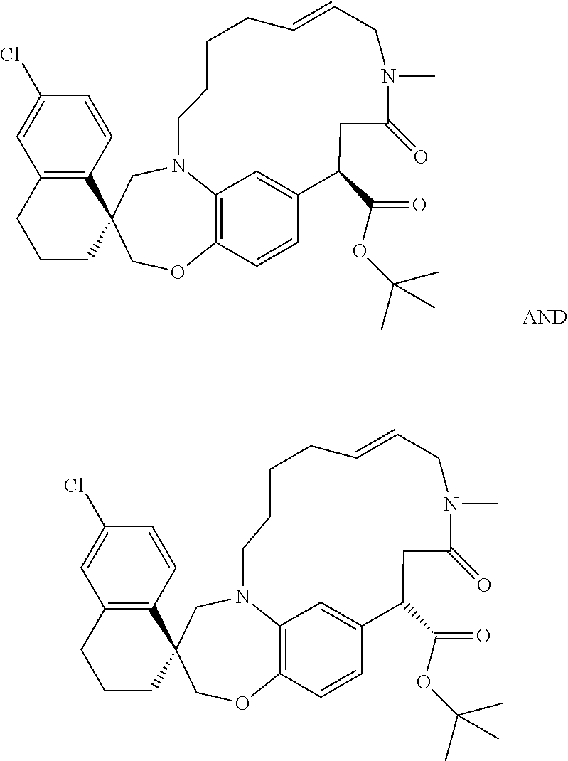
C1=CC2=C(C=C1Cl)CCCC21COC2=C3N(C1)CCCCC=CCN(C)C(=O)CC(C(=O)OC(C)(C)C)C(=C3)C=C2.C1=CC2=C(C=C1Cl)CCCC21COC2=C3N(C1)CCCCC=CCN(C)C(=O)CC(C(=O)OC(C)(C)C)C(=C3)C=C2
